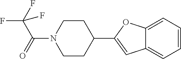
C1CC(C2=CC3=CC=CC=C3O2)CCN1C(=O)C(F)(F)F
